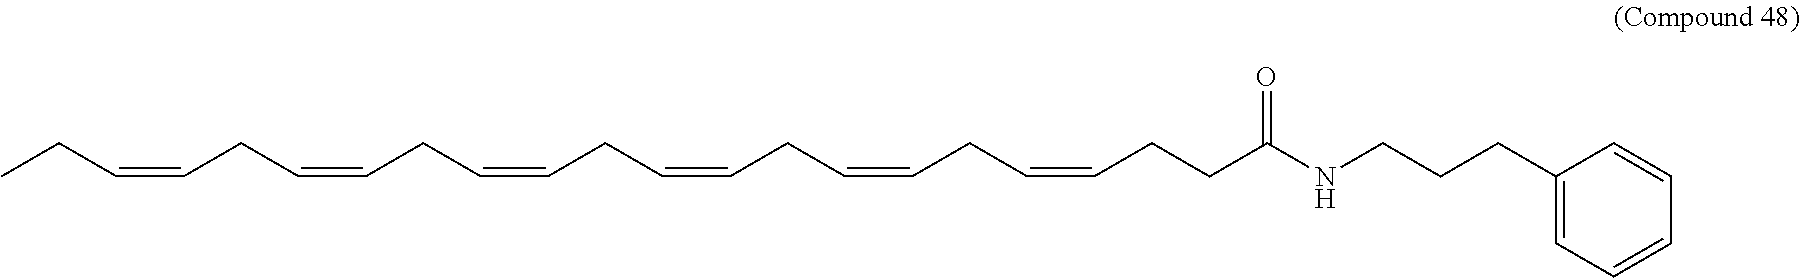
CCC=CCC=CCC=CCC=CCC=CCC=CCCC(NCCCC1=CC=CC=C1)=O
